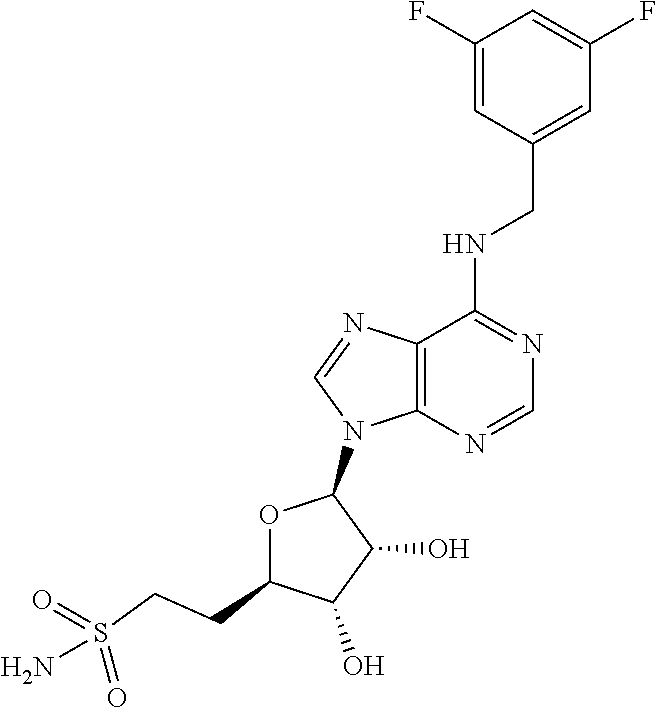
N(C1=NC=NC2=C1N=CN2C1OC(CCS(N)(=O)=O)C(O)C1O)CC1=CC(F)=CC(F)=C1
